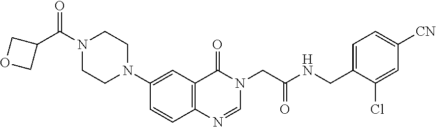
C1=CC2=C(C=C1N1CCN(C(C3COC3)=O)CC1)C(=O)N(CC(NCC1=CC=C([CN])C=C1Cl)=O)C=N2
